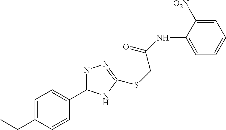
C1=C(NC(=O)CSC2=NN=C(C3=CC=C(CC)C=C3)N2)C([O2N])=CC=C1
